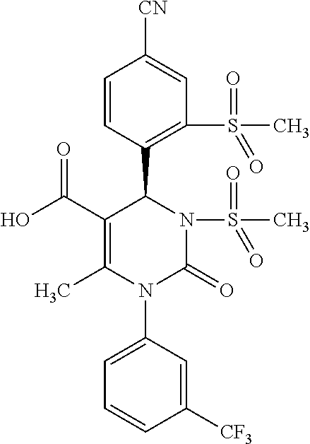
C1([CF3])=CC(N2C(=O)N(S(=O)(C)=O)C(C3=C(S(C)(=O)=O)C=C([CN])C=C3)C(C(O)=O)=C2C)=CC=C1
